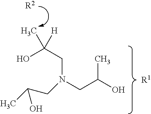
CC(CN(CC(O)C)CC(O)([H])C)O.[R2].[R1]
